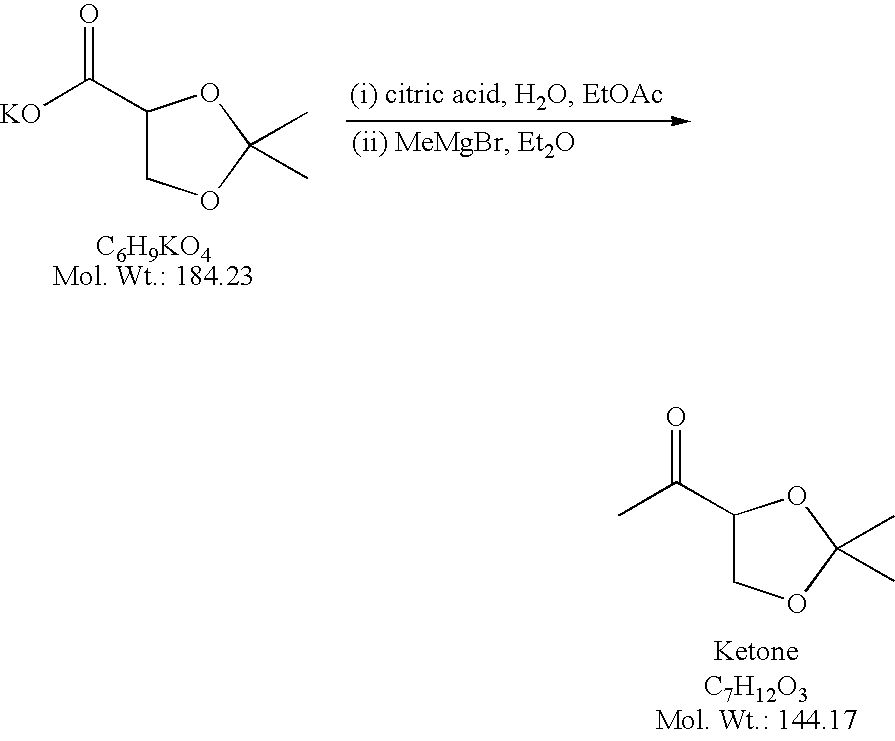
C1(C([KO])=O)COC(C)(C)O1.C1(C(C)=O)COC(C)(C)O1
